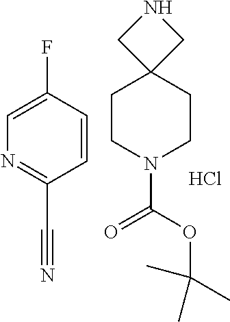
C1=CC(F)=CN=C1C#N.C1CN(C(OC(C)(C)C)=O)CCC12CNC2.Cl
